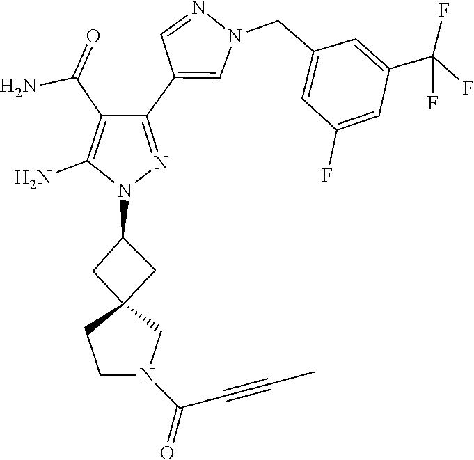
C12(CC(N3N=C(C4=CN(CC5=CC(F)=CC(C(F)(F)F)=C5)N=C4)C(C(N)=O)=C3N)C1)CCN(C(=O)C#CC)C2
